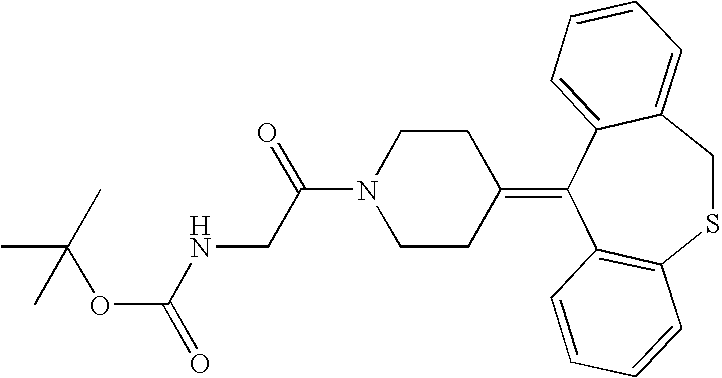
C1(=C2CCN(C(CNC(OC(C)(C)C)=O)=O)CC2)C2=C(SCC3=CC=CC=C13)C=CC=C2
